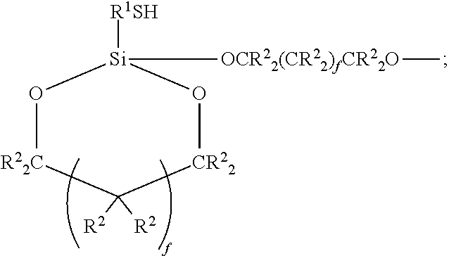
O1[R22C]C([R2])([R2])[CR22]O[Si]1([R1SH])[OCR22(CR22)fCR22O]C
